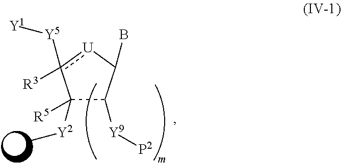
C1([R5])([Y2]C)C([Y9][P2])C(B)[U]c1([Y5][Y1])[R3]
